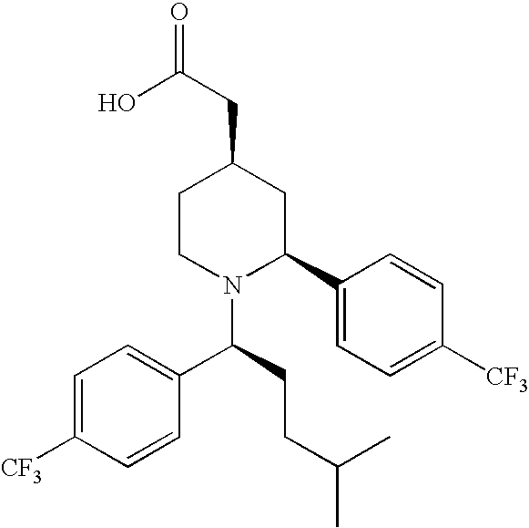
C1CN(C(CCC(C)C)C2=CC=C([CF3])C=C2)C(C2=CC=C([CF3])C=C2)CC1CC(O)=O
